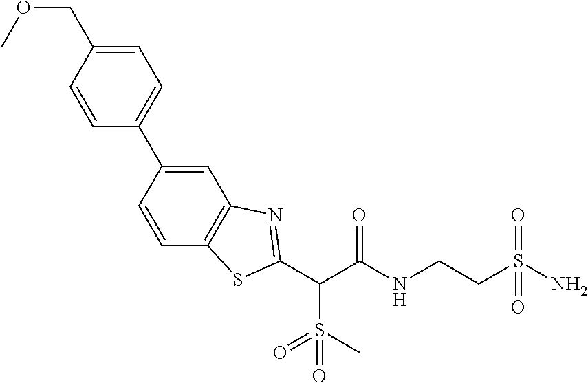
C(C(NCCS(N)(=O)=O)=O)(C1=NC2=C(C=CC(C3=CC=C(COC)C=C3)=C2)S1)S(=O)(=O)C
